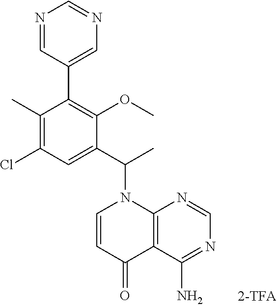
C1(C)=C(Cl)C=C(C(C)N2C=CC(=O)C3=C2N=CN=C3N)C(OC)=C1C1=CN=CN=C1
